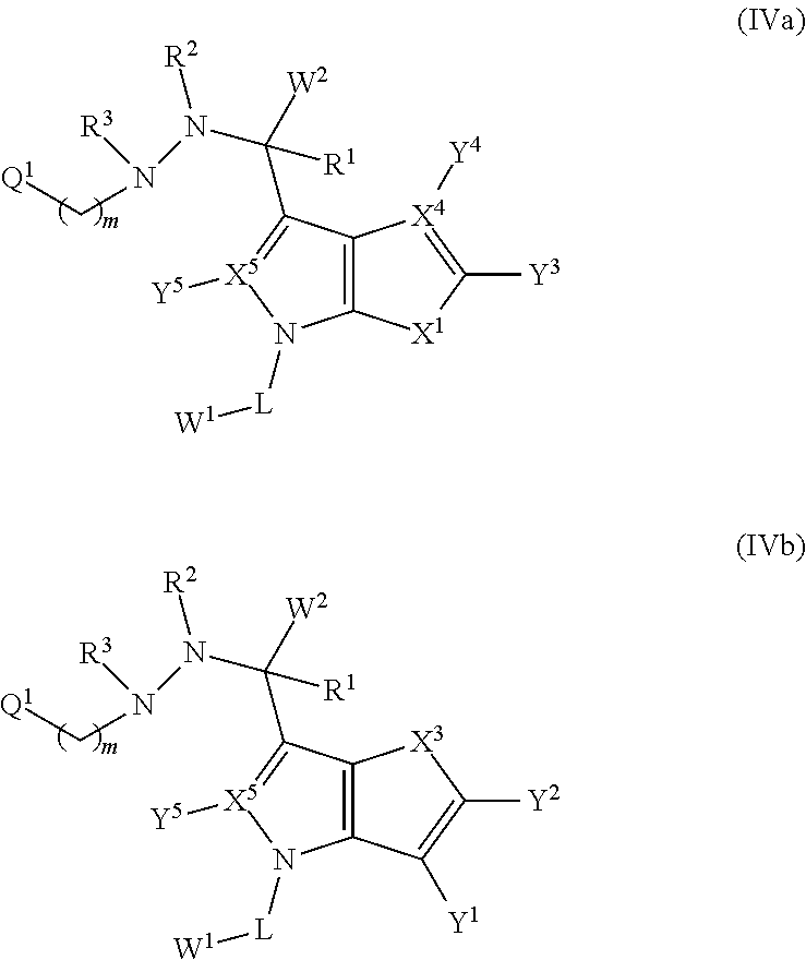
C12=C(C(C([R1])(N(N([R3])C[Q1])[R2])[W2])=[X5]([Y5])N1[L][W1])[X4]([Y4])=C([Y3])[X1]2.C12=C(C(C([R1])(N(N([R3])C[Q1])[R2])[W2])=[X5]([Y5])N1[L][W1])[X3]C([Y2])=C2[Y1]
